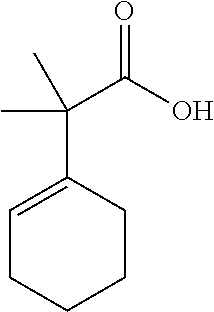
C(C(O)=O)(C1=CCCCC1)(C)C
